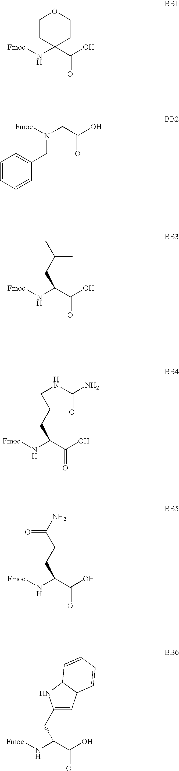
C1CC(N[Fmoc])(C(O)=O)CCO1.C1=CC=CC(CN([Fmoc])CC(O)=O)=C1.[Fmoc]NC(C(O)=O)CC(C)C.[Fmoc]NC(C(O)=O)CCCNC(N)=O.[Fmoc]NC(C(O)=O)CCC(N)=O.[Fmoc]NC(C(O)=O)CC1=CC2C(N1)C=CC=C2
